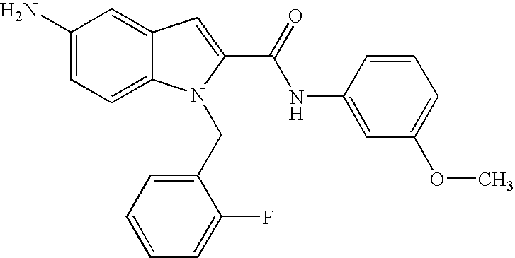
C1(N)=CC=C2C(=C1)C=C(C(=O)NC1=CC(OC)=CC=C1)N2CC1=CC=CC=C1F
